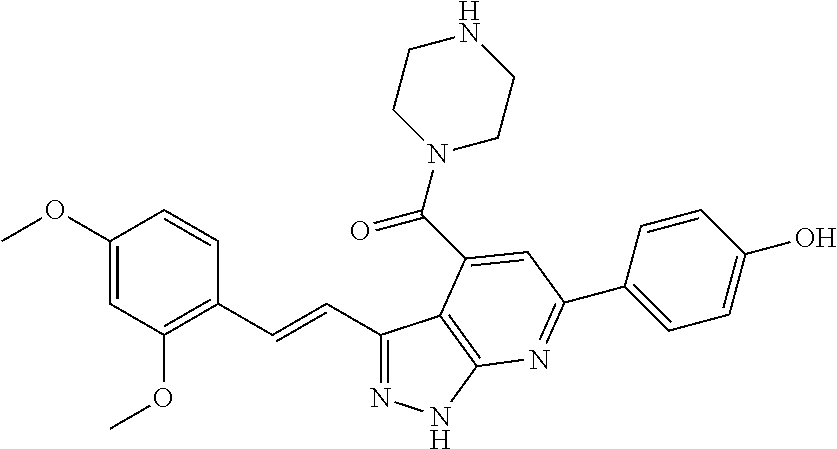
C1(C=CC2=C(OC)C=C(OC)C=C2)=NNC2=C1C(C(N1CCNCC1)=O)=CC(C1=CC=C(O)C=C1)=N2
